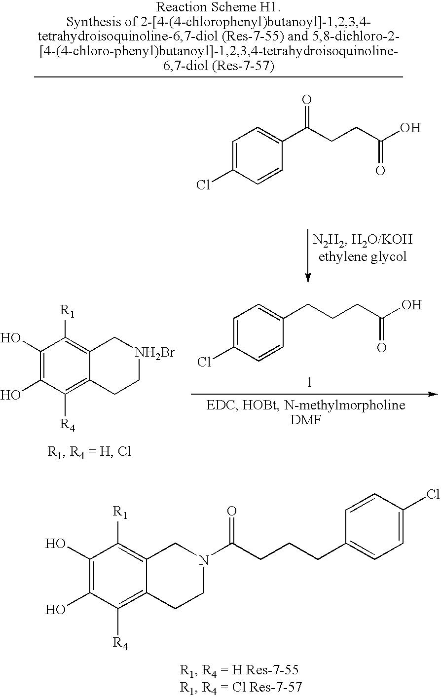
C1(O)=C(O)C([R4])=C2C(=C1[R1])CN(C(CCCC1=CC=C(Cl)C=C1)=O)CC2.C1(O)=C(O)C([R4])=C2C(=C1[R1])C[NH2Br]CC2.C1=C(Cl)C=CC(CCCC(O)=O)=C1.C1=C(Cl)C=CC(C(CCC(O)=O)=O)=C1
